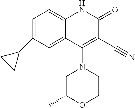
C1=C(C2CC2)C=C2C(=C1)NC(=O)C(C#N)=C2N1CCOC(C)C1
